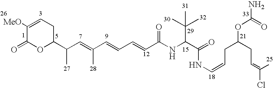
C(NC(C(=O)NC=CCC(OC(=O)N)CC=C(Cl)C)C(C)(C)C)(=O)C=CC=CC(=CC(C1OC(=O)C([MeO])=CC1)C)C
